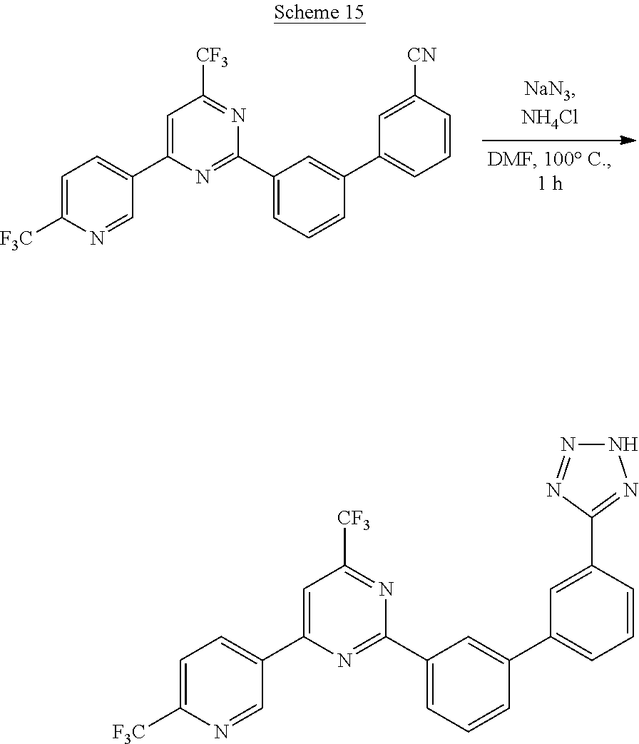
C1=C([F3C])N=CC(C2=CC([CF3])=NC(C3=CC=CC(C4=CC=CC([CN])=C4)=C3)=N2)=C1.C1=C([F3C])N=CC(C2=CC([CF3])=NC(C3=CC=CC(C4=CC=CC(C5=NNN=N5)=C4)=C3)=N2)=C1
